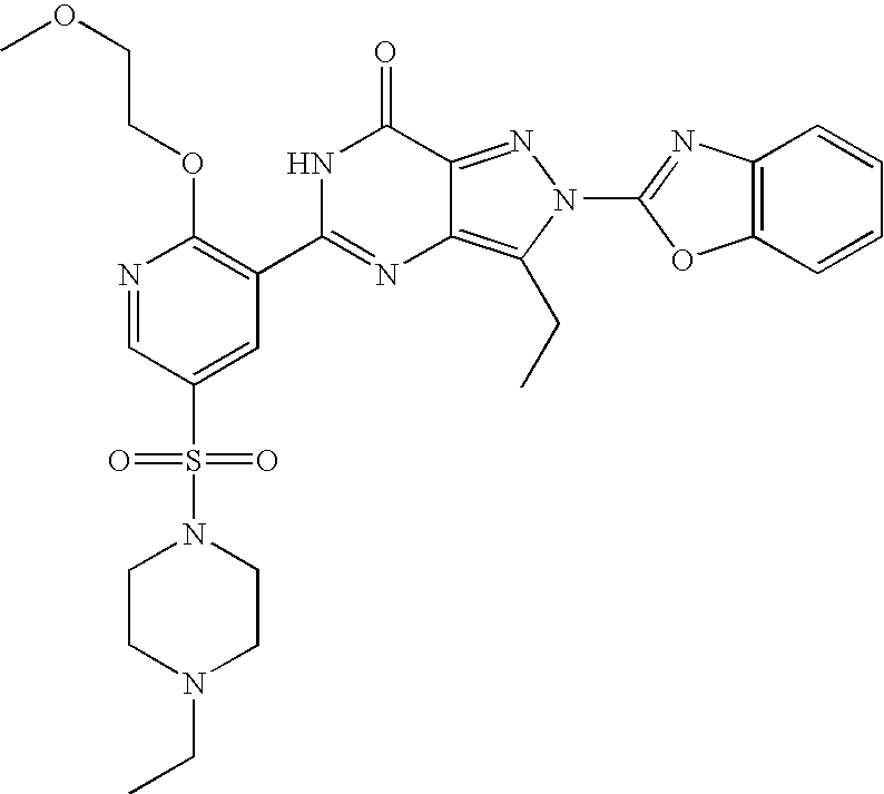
N1=CC(S(=O)(=O)N2CCN(CC)CC2)=CC(C2=NC3=C(CC)N(C4=NC5=C(O4)C=CC=C5)N=C3C(=O)N2)=C1OCCOC
